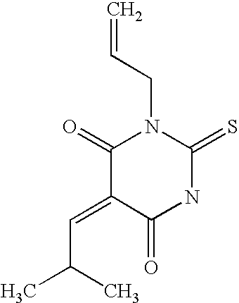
C=CCN1C(=O)C(=CC(C)C)C(=O)NC1=S
